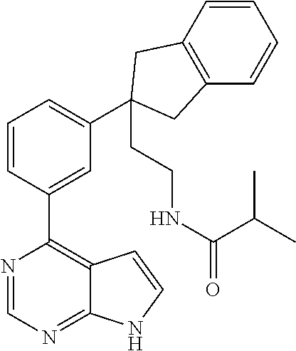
C1=CC(C2=C3C(=NC=N2)NC=C3)=CC(C2(CCNC(=O)C(C)C)CC3=C(C=CC=C3)C2)=C1
